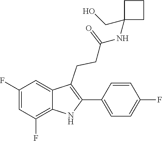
C1(C2=C(CCC(=O)NC3(CO)CCC3)C3=CC(F)=CC(F)=C3N2)=CC=C(F)C=C1
